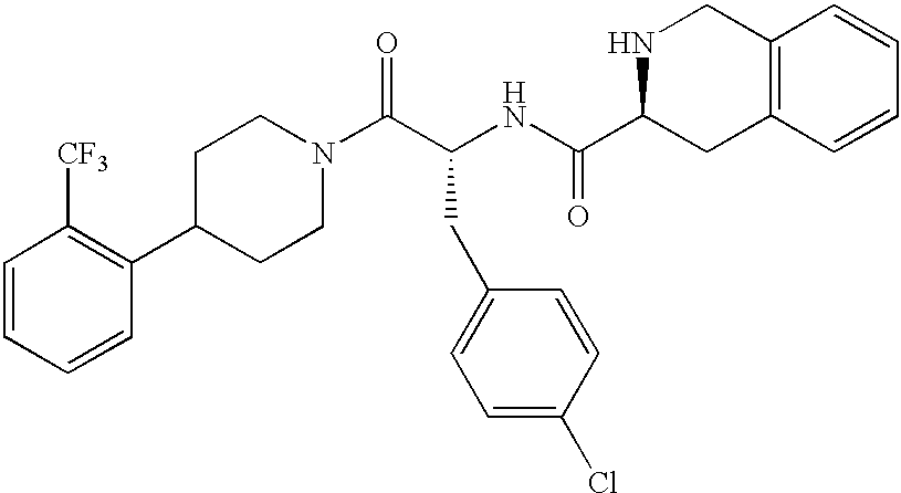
C1=CC=CC(C2CCN(C(C(CC3=CC=C(Cl)C=C3)NC(=O)C3CC4=C(CN3)C=CC=C4)=O)CC2)=C1[CF3]
